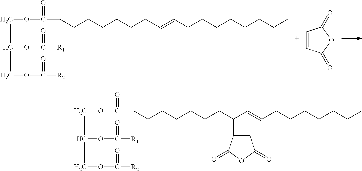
C(CCCCCCC=CCCCCCCCC)C(=O)OCC(OC([R1])=O)COC([R2])=O.C1=CC(=O)OC1=O.C(CCCCCCC(C=CCCCCCCC)C1CC(=O)OC1=O)C(=O)OCC(OC([R1])=O)COC([R2])=O
